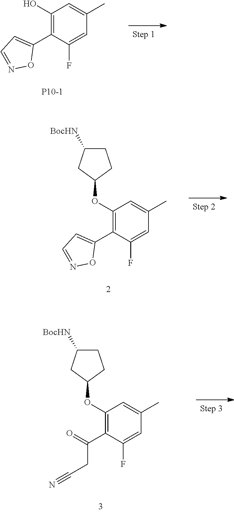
C1(O)=C(C2=CC=NO2)C(F)=CC(C)=C1.C1(OC2CCC([BocHN])C2)=C(C2=CC=NO2)C(F)=CC(C)=C1.C1(OC2CCC([BocHN])C2)=C(C(CC#N)=O)C(F)=CC(C)=C1
